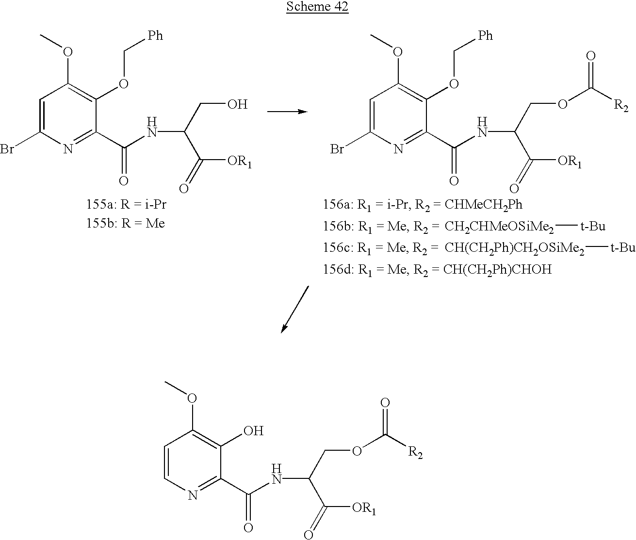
C1=C(Br)N=C(C(NC(C([OR1])=O)CO)=O)C(OC[Ph])=C1OC.C1=C(Br)N=C(C(NC(C([OR1])=O)COC([R2])=O)=O)C(OC[Ph])=C1OC.[CH2CHMeOSiMe2][t-Bu].[CH(CH2Ph)CH2OSiMe2][t-Bu].C1=CN=C(C(NC(C([OR1])=O)COC([R2])=O)=O)C(O)=C1OC
